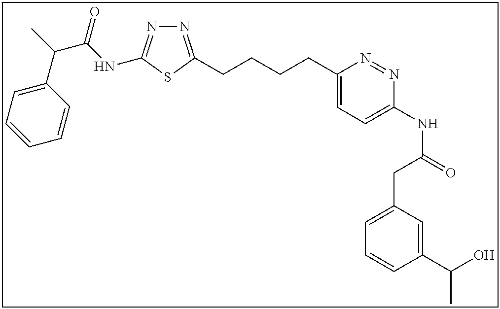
N1=C(CCCCC2=CC=C(NC(=O)CC3=CC=CC(C(O)C)=C3)N=N2)SC(NC(C(C2=CC=CC=C2)C)=O)=N1
